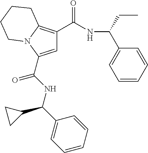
C(NC(C1=CC=CC=C1)C1CC1)(C1=CC(C(NC(C2=CC=CC=C2)CC)=O)=C2N1CCCC2)=O
